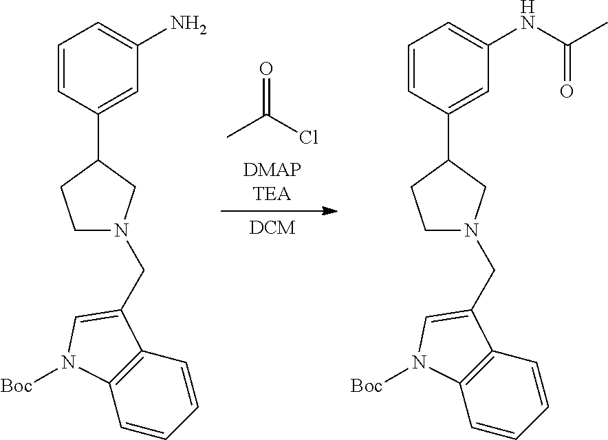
O=C(C)Cl.C1=CC(C2CCN(CC3=CN([Boc])C4=C3C=CC=C4)C2)=CC(N)=C1.C1=CC(C2CCN(CC3=CN([Boc])C4=C3C=CC=C4)C2)=CC(NC(=O)C)=C1
